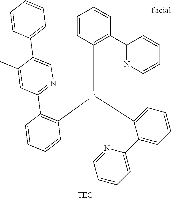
C1([Ir](C2=CC=CC=C2C2=CC=CC=N2)C2=C(C3=NC=C(C4=CC=CC=C4)C(C)=C3)C=CC=C2)=C(C2=NC=CC=C2)C=CC=C1
